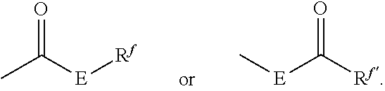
O=C([E][Rf])C.O=C([Rf])[E]C
